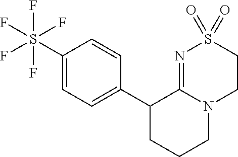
C1(S(F)(F)(F)(F)F)=CC=C(C2CCCN3C2=NS(=O)(=O)CC3)C=C1
